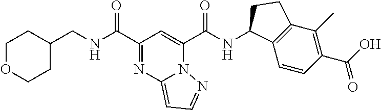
C1C(CNC(C2=NC3=CC=NN3C(C(NC3C4=C(C(C)=C(C(O)=O)C=C4)CC3)=O)=C2)=O)CCOC1
